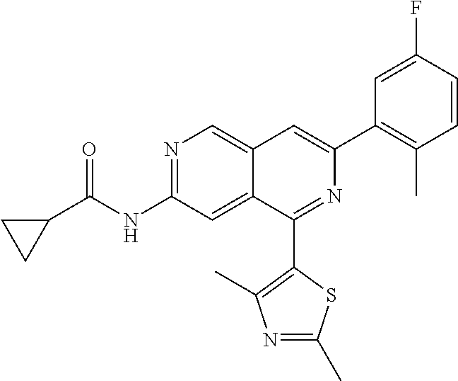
N1=C(NC(C2CC2)=O)C=C2C(=C1)C=C(C1=C(C)C=CC(F)=C1)N=C2C1=C(C)N=C(C)S1
